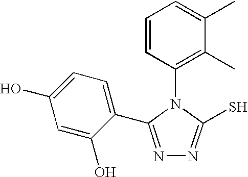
C1(N2C(S)=NN=C2C2=CC=C(O)C=C2O)=C(C)C(C)=CC=C1
